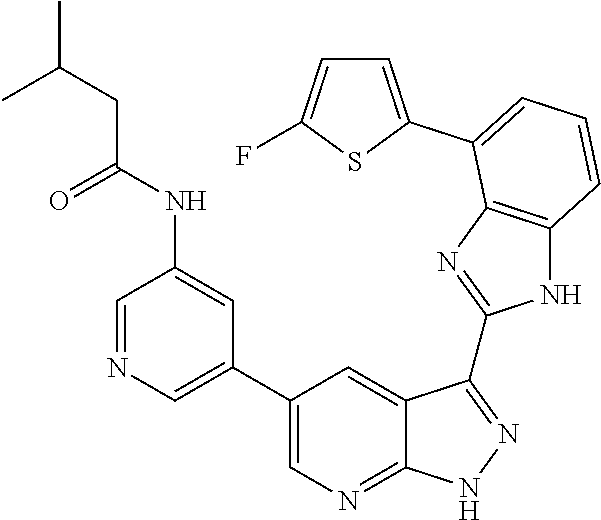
C1=NC=C(C2=CN=C3C(=C2)C(C2=NC4=C(N2)C=CC=C4C2=CC=C(F)S2)=NN3)C=C1NC(=O)CC(C)C
